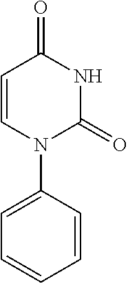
C1=CN(C2=CC=CC=C2)C(=O)NC1=O
